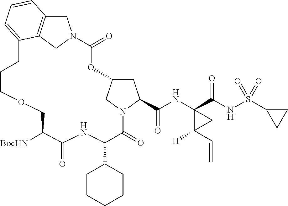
C1C2=C3CN1C(=O)OC1CC(C(NC4(C(NS(C5CC5)(=O)=O)=O)C(C=C)([H])C4)=O)N(C(=O)C(C4CCCCC4)NC(=O)C([BocHN])COCCCC3=CC=C2)C1
